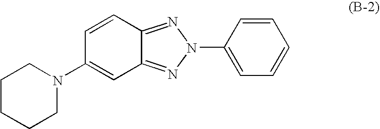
C1CCCN(C2=CC3=NN(C4=CC=CC=C4)N=C3C=C2)C1
